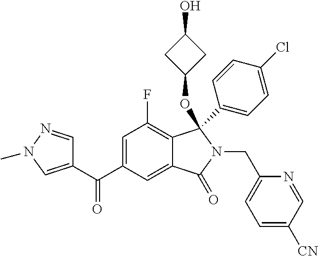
C1=C(C(=O)C2=CN(C)N=C2)C=C2C(=C1F)C(OC1CC(O)C1)(C1=CC=C(Cl)C=C1)N(CC1=CC=C([CN])C=N1)C2=O
